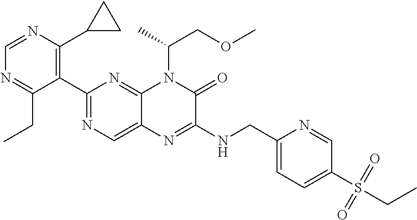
C1(C2=NC=C3C(=N2)N(C(COC)C)C(=O)C(NCC2=CC=C(S(CC)(=O)=O)C=N2)=N3)=C(C2CC2)N=CN=C1CC
